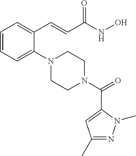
C1=CC=C(N2CCN(C(=O)C3=CC(C)=NN3C)CC2)C(C=CC(NO)=O)=C1
